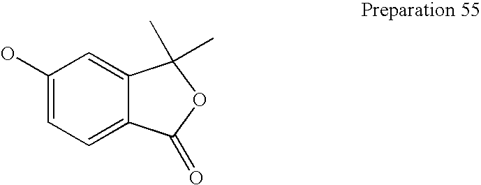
C1(O)=CC=C2C(=C1)C(C)(C)OC2=O
